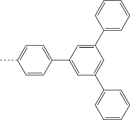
C1=C(C2=CC=C(C)C=C2)C=C(C2=CC=CC=C2)C=C1C1=CC=CC=C1
